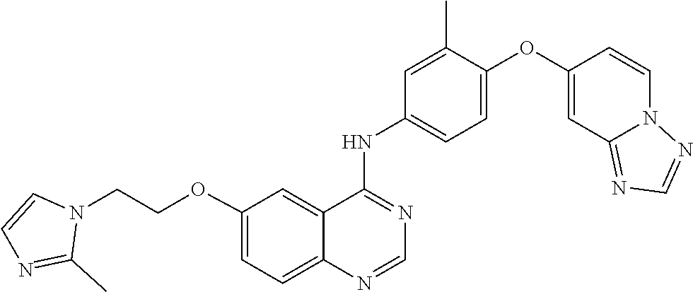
C1=C(OC2=CC3=NC=NN3C=C2)C(C)=CC(NC2=NC=NC3=CC=C(OCCN4C=CN=C4C)C=C23)=C1
